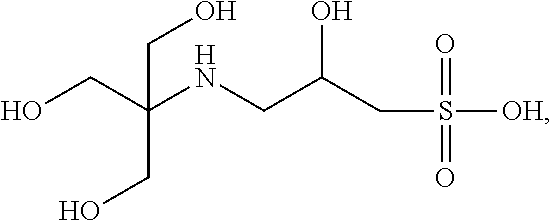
OCC(NCC(CS([OH])(=O)=O)O)(CO)CO
